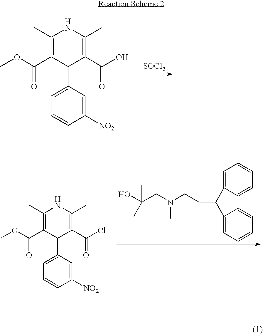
[SOCl2].C1(C)=C(C(=O)OC)C(C2=CC=CC([NO2])=C2)C(C(=O)O)=C(C)N1.C1=C(C(C2=CC=CC=C2)CCN(CC(O)(C)C)C)C=CC=C1.C1(C)=C(C(=O)OC)C(C2=CC=CC([NO2])=C2)C(C(=O)Cl)=C(C)N1
